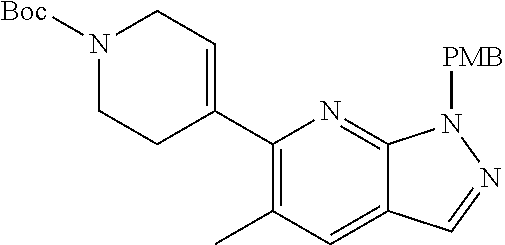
C1(C2=CCN([Boc])CC2)=C(C)C=C2C(=N1)N([PMB])N=C2
